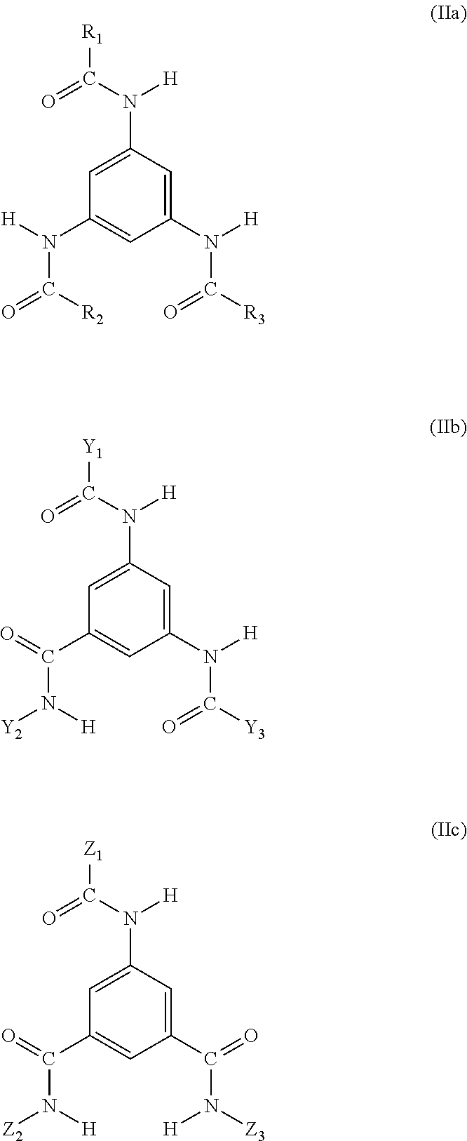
C1=C(N(C(=O)[R1])[H])C=C(N([H])C([R3])=O)C=C1N([H])C([R2])=O.C1=C(N(C(=O)[Y1])[H])C=C(N([H])C([Y3])=O)C=C1C(=O)N([H])[Y2].C1=C(N(C(=O)[Z1])[H])C=C(C(=O)N([Z3])[H])C=C1C(=O)N([H])[Z2]
